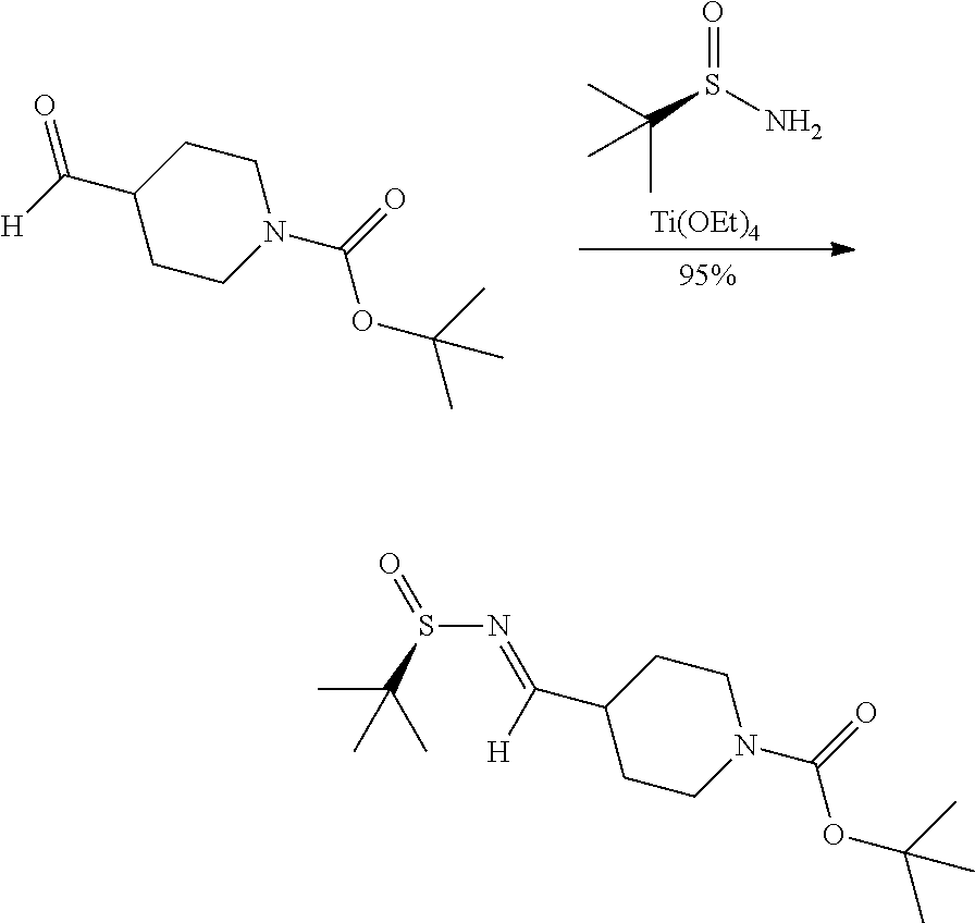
C(S(N)=O)(C)(C)C.[Ti(OEt)4].C1CN(C(=O)OC(C)(C)C)CCC1C([H])=O.C1CN(C(=O)OC(C)(C)C)CCC1C(=NS(C(C)(C)C)=O)[H]
